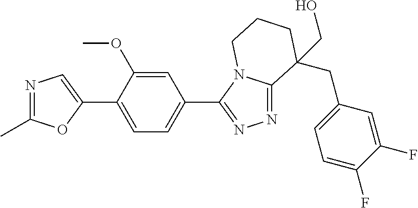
N1=C(C)OC(C2=CC=C(C3=NN=C4N3CCCC4(CC3=CC=C(F)C(F)=C3)CO)C=C2OC)=C1
